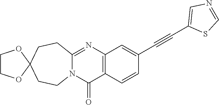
N12C(=NC3=C(C1=O)C=CC(C#CC1=CN=CS1)=C3)CCC1(CC2)OCCO1
